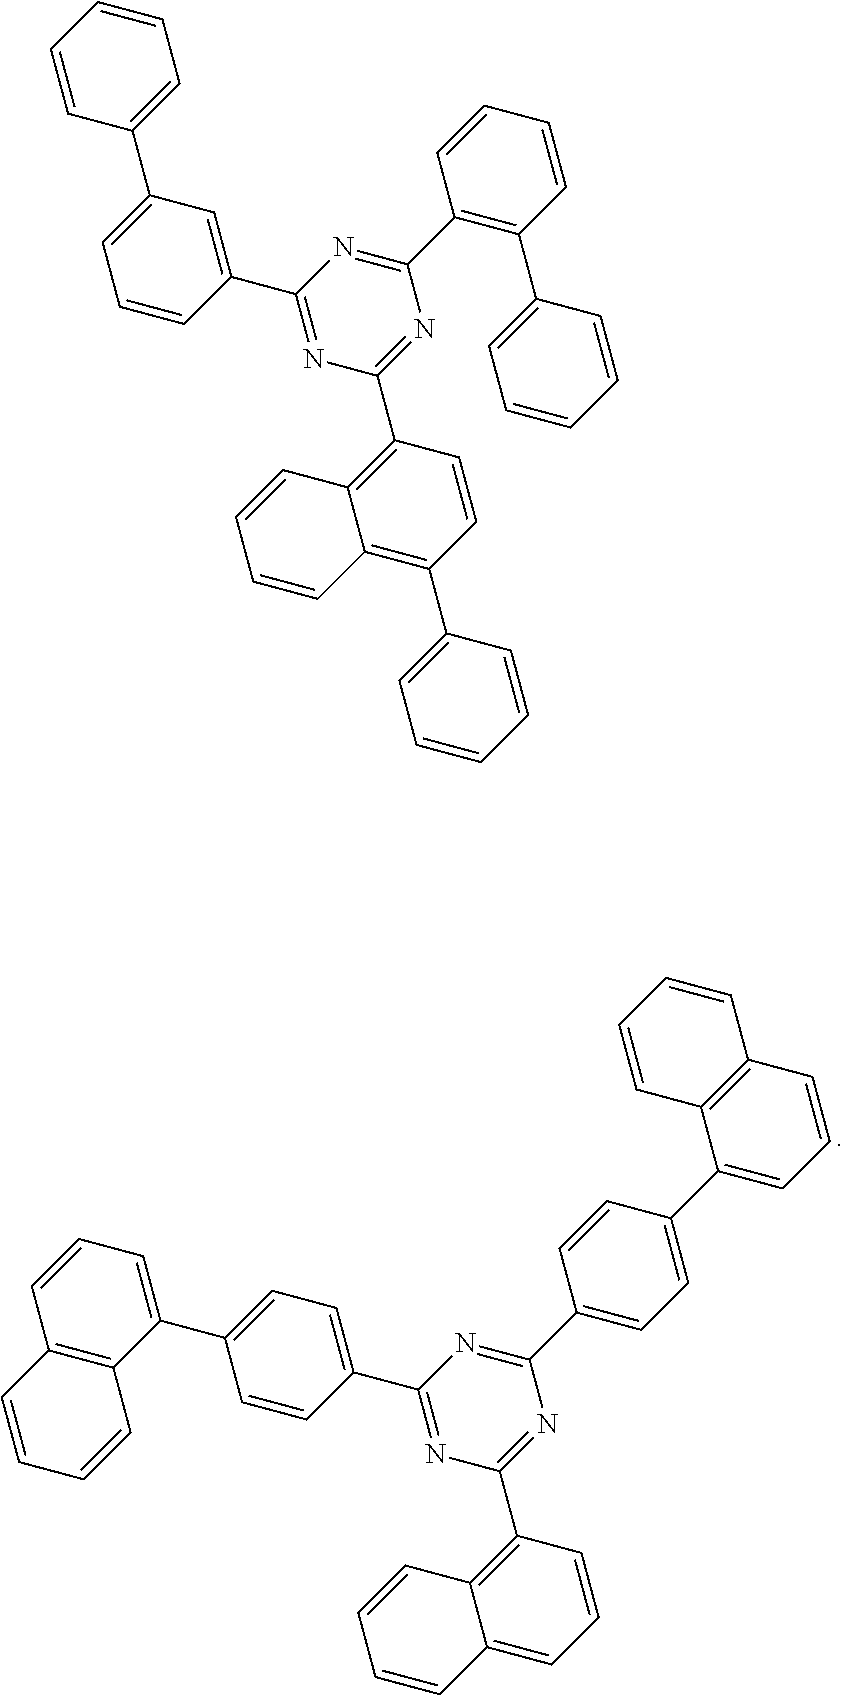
C1(C2=CC=C(C3=CC=CC4=C3C=CC=C4)C=C2)=NC(C2=C3C(=CC=C2)C=CC=C3)=NC(C2=CC=C(C3=CC=CC4=C3C=CC=C4)C=C2)=N1.C1(C2=CC(C3=CC=CC=C3)=CC=C2)=NC(C2=C3C(=C(C4=CC=CC=C4)C=C2)C=CC=C3)=NC(C2=C(C3=CC=CC=C3)C=CC=C2)=N1
